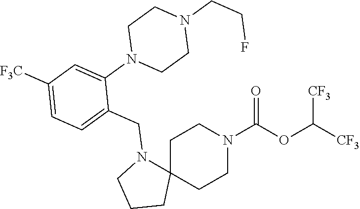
C1C2(CCN(C(OC([CF3])[CF3])=O)C1)N(CC1=CC=C([F3C])C=C1N1CCN(CCF)CC1)CCC2
